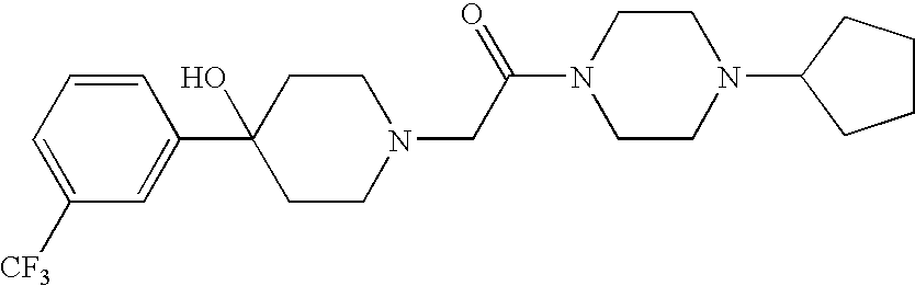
C1=CC=C([CF3])C=C1C1(O)CCN(CC(N2CCN(C3CCCC3)CC2)=O)CC1
